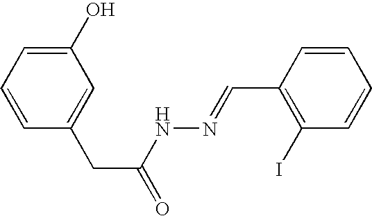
C1(O)=CC=CC(CC(=O)NN=CC2=C(I)C=CC=C2)=C1
